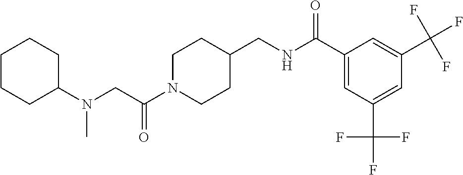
C1N(C(CN(C2CCCCC2)C)=O)CCC(CNC(C2=CC(C(F)(F)F)=CC(C(F)(F)F)=C2)=O)C1
